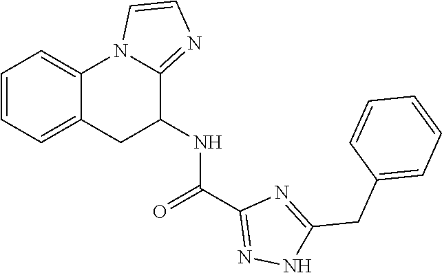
C1=CC=C2C(=C1)N1C(=NC=C1)C(NC(C1=NNC(CC3=CC=CC=C3)=N1)=O)C2
